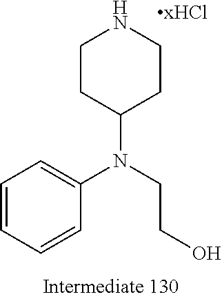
C1CC(N(C2=CC=CC=C2)CCO)CCN1
